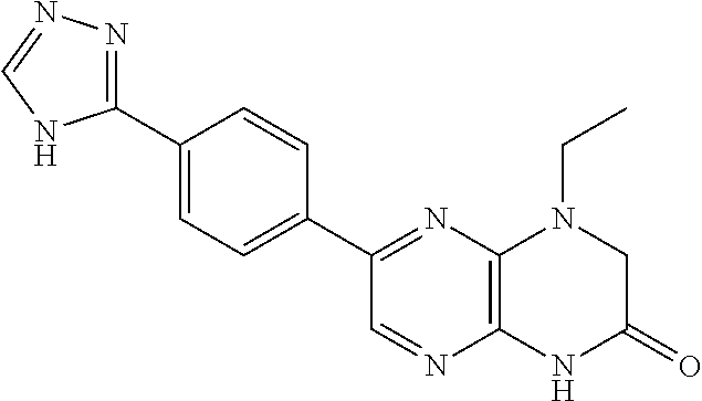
C1(C2=NN=CN2)=CC=C(C2=NC3=C(N=C2)NC(=O)CN3CC)C=C1
